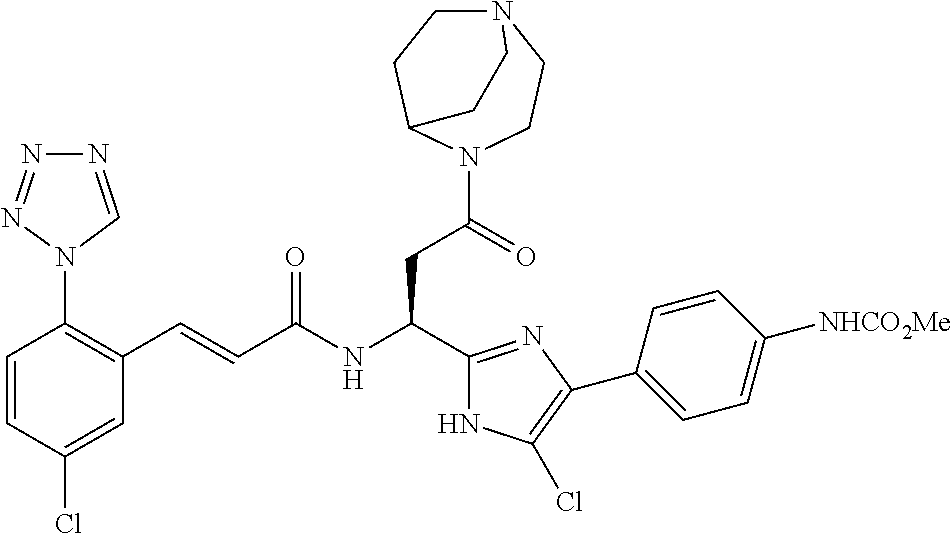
C1(Cl)=CC(C=CC(NC(CC(N2CCN3CCC2CC3)=O)C2=NC(C3=CC=C([NHCO2Me])C=C3)=C(Cl)N2)=O)=C(N2C=NN=N2)C=C1
